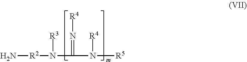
N[R2]N(C(=N[R4])N([R4])[R5])[R3]
